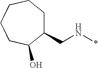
C(N*)C1CCCCCC1O
